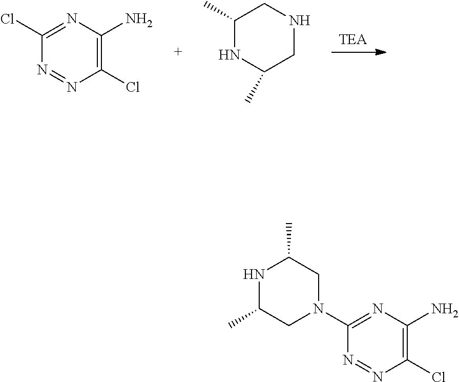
C1(Cl)=C(N)N=C(Cl)N=N1.C1(C)NC(C)CNC1.C1(Cl)=C(N)N=C(N2CC(C)NC(C)C2)N=N1
